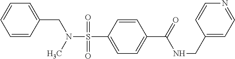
C1=CC(CN(S(=O)(=O)C2=CC=C(C(=O)NCC3=CC=NC=C3)C=C2)C)=CC=C1
